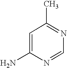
C1=C(N)N=CN=C1C
